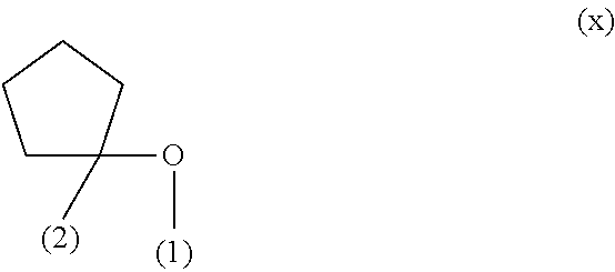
C1C(C)(OC)CCC1
